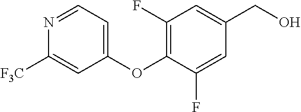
N1=CC=C(OC2=C(F)C=C(CO)C=C2F)C=C1[F3C]
